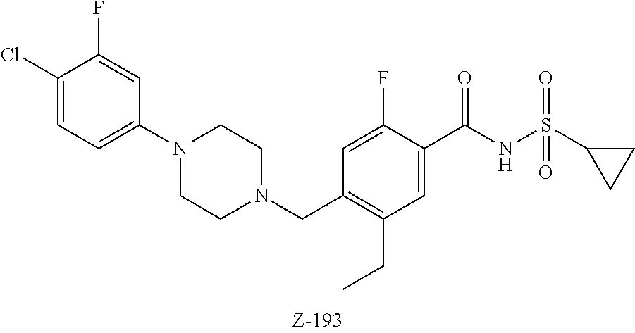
C1(Cl)=CC=C(N2CCN(CC3=C(CC)C=C(C(NS(C4CC4)(=O)=O)=O)C(F)=C3)CC2)C=C1F
